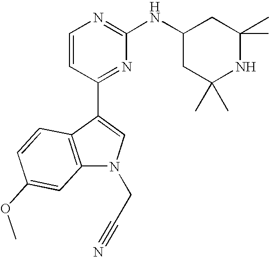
C1=CC(C2=CN(CC#N)C3=C2C=CC(OC)=C3)=NC(NC2CC(C)(C)NC(C)(C)C2)=N1
